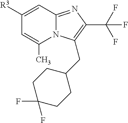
N12C(=NC(C(F)(F)F)=C1CC1CCC(F)(F)CC1)C=C([R3])C=C2C
